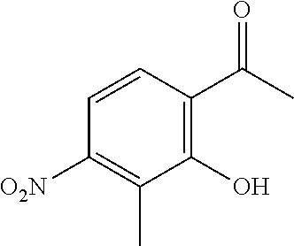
C1=CC([O2N])=C(C)C(O)=C1C(C)=O
